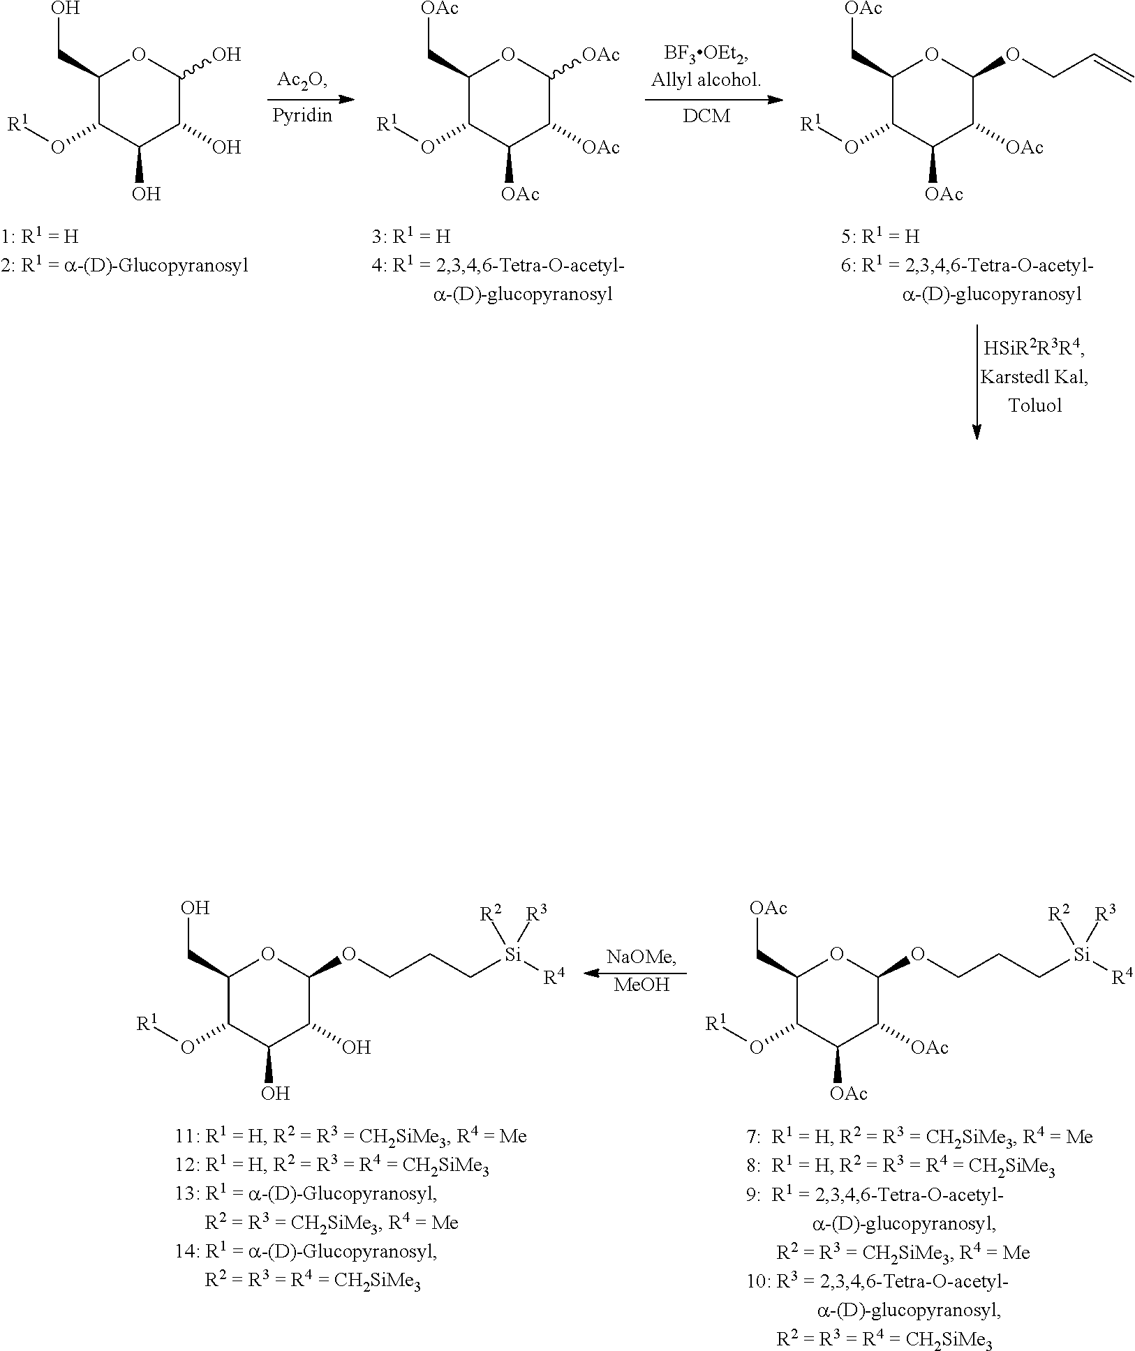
C1(CO)C(O[R1])C(O)C(O)C(O)O1.C1(C[OAc])C(O[R1])C([OAc])C([OAc])C([OAc])O1.C1(C[OAc])C(O[R1])C([OAc])C([OAc])C(OCC=C)O1.C1(CO)C(O[R1])C(O)C(O)C(OCCC[Si]([R4])([R2])[R3])O1.[MeOH].C1(C[OAc])C(O[R1])C([OAc])C([OAc])C(OCCC[Si]([R4])([R2])[R3])O1
